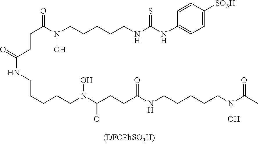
C(CCCN(C(CCC(NCCCCCN(C(C)=O)O)=O)=O)O)CNC(=O)CCC(N(CCCCCNC(NC1=CC=C([SO3H])C=C1)=S)O)=O
